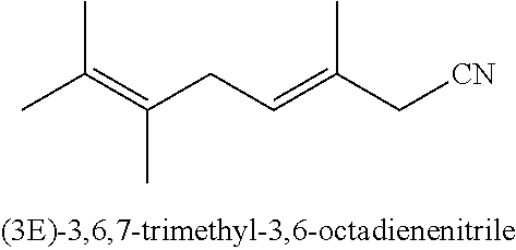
CC(=C(CC=C(C[CN])C)C)C
